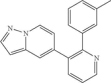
C1=CC(C2=C(C3=CC4=CC=NN4C=C3)C=CC=N2)=CC(C)=C1
